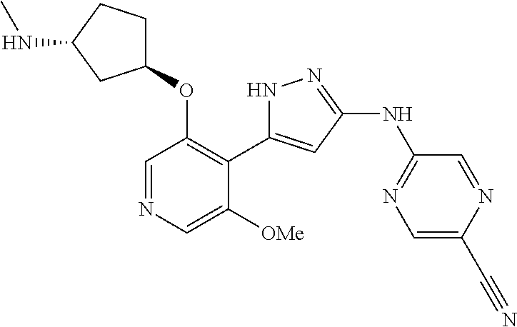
C1=NC=C([OMe])C(C2=CC(NC3=NC=C(C#N)N=C3)=NN2)=C1OC1CCC(NC)C1
